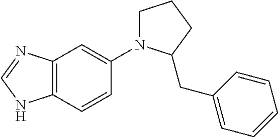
C1N(C2=CC3=C(C=C2)NC=N3)C(CC2=CC=CC=C2)CC1
